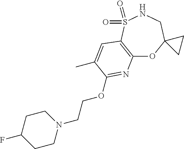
C12=C(S(=O)(=O)NCC3(O1)CC3)C=C(C)C(OCCN1CCC(F)CC1)=N2
